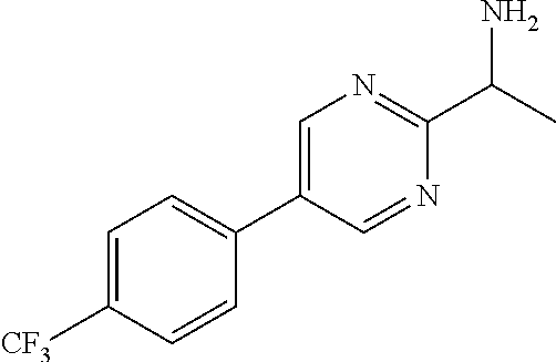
C1=C([CF3])C=CC(C2=CN=C(C(N)C)N=C2)=C1
